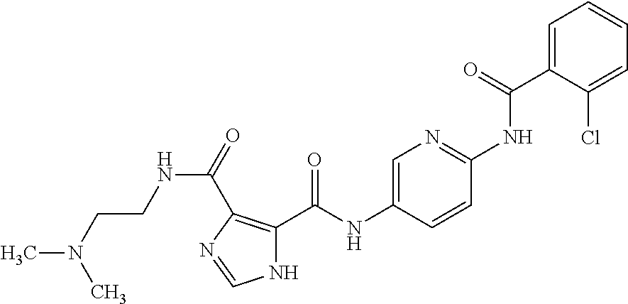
C1=C(C(=O)NC2=NC=C(NC(=O)C3=C(C(=O)NCCN(C)C)N=CN3)C=C2)C(Cl)=CC=C1
